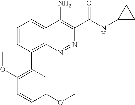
C1(OC)=CC(C2=C3C(=CC=C2)C(N)=C(C(NC2CC2)=O)N=N3)=C(OC)C=C1
